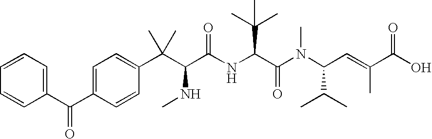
C1=CC=CC(C(C2=CC=C(C(C(C(NC(C(N(C(C=C(C(O)=O)C)C(C)C)C)=O)C(C)(C)C)=O)NC)(C)C)C=C2)=O)=C1
